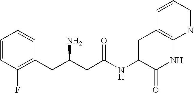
C1=CC(F)=C(CC(CC(NC2C(=O)NC3=C(C2)C=CC=N3)=O)N)C=C1
